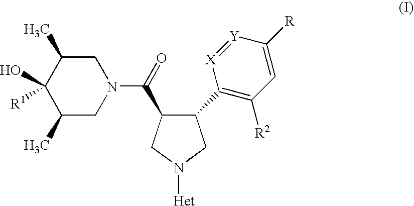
C1N(C(=O)C2C(C3=C([R2])C=C([R])[Y]=[X]3)CN([Het])C2)CC(C)C(O)([R1])C1C
